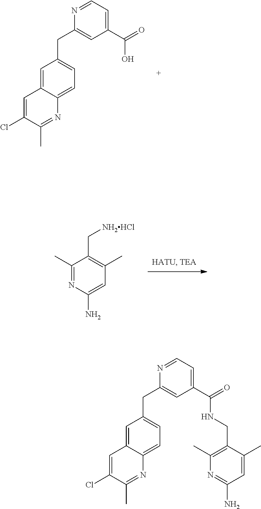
C1=C2C(=CC=C1CC1=CC(C(=O)O)=CC=N1)N=C(C)C(Cl)=C2.NC1=CC(C)=C(C[NH2HCl])C(C)=N1.C1=C2C(=CC=C1CC1=CC(C(=O)NCC3=C(C)N=C(N)C=C3C)=CC=N1)N=C(C)C(Cl)=C2
